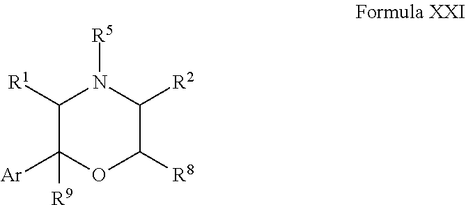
[Ar]C1([R9])C([R1])N([R5])C([R2])C([R8])O1
